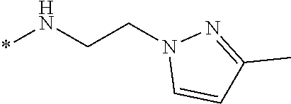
C(N1C=CC(C)=N1)CN*
